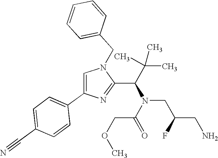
C1(C(C(C)(C)C)N(CC(CN)F)C(=O)COC)=NC(C2=CC=C(C#N)C=C2)=CN1CC1=CC=CC=C1
